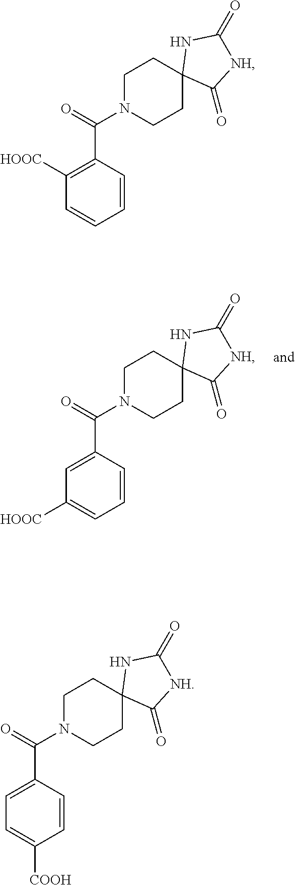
C1N(C(C2=CC([HOOC])=CC=C2)=O)CCC2(C1)C(=O)[NH]C(=O)N2.C1N(C(C2=C([HOOC])C=CC=C2)=O)CCC2(C1)C(=O)[NH]C(=O)N2.C1N(C(C2=CC=C([COOH])C=C2)=O)CCC2(C1)C(=O)[NH]C(=O)N2
